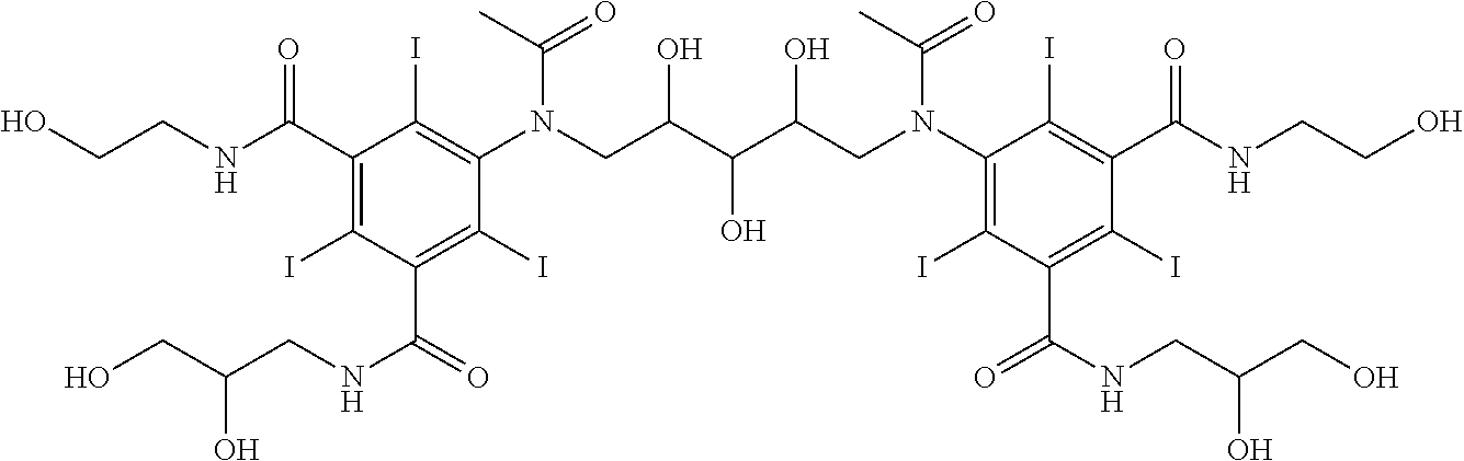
C1(C(=O)NCCO)=C(I)C(C(NCC(O)CO)=O)=C(I)C(N(C(=O)C)CC(O)C(O)C(O)CN(C(=O)C)C2=C(I)C(C(=O)NCC(O)CO)=C(I)C(C(=O)NCCO)=C2I)=C1I
